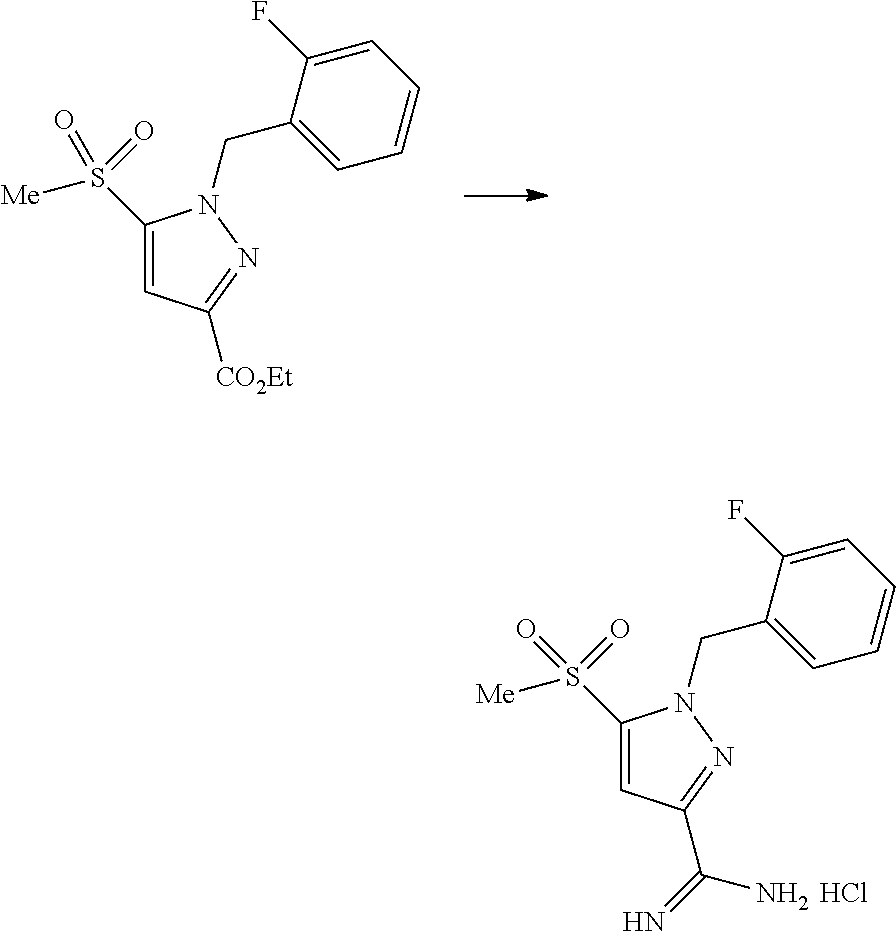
C1(S([Me])(=O)=O)=CC([CO2Et])=NN1CC1=CC=CC=C1F.C1(S([Me])(=O)=O)=CC(C(=N)N)=NN1CC1=CC=CC=C1F.Cl
